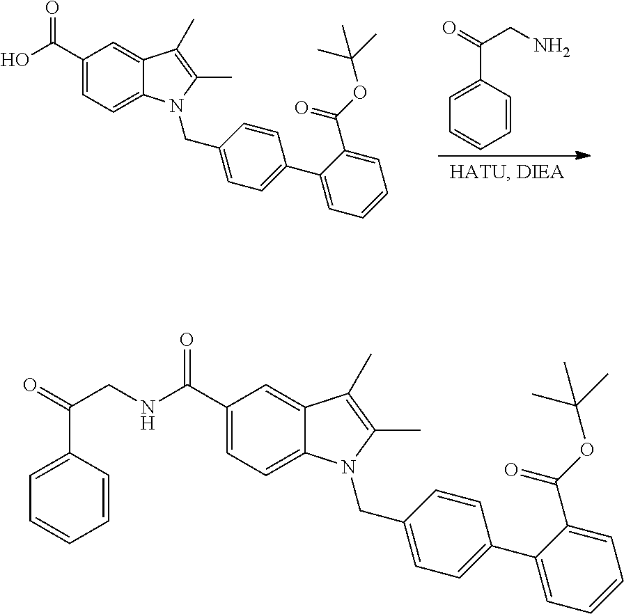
OC(=O)C1=CC=C2C(=C1)C(C)=C(C)N2CC1=CC=C(C2=CC=CC=C2C(=O)OC(C)(C)C)C=C1.C1=C(C(CN)=O)C=CC=C1.N(C(=O)C1=CC=C2C(=C1)C(C)=C(C)N2CC1=CC=C(C2=CC=CC=C2C(=O)OC(C)(C)C)C=C1)CC(=O)C1=CC=CC=C1
